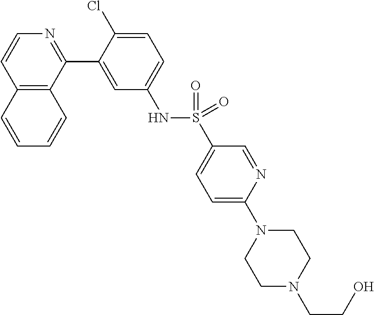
C12=C(C(C3=CC(NS(C4=CC=C(N5CCN(CCO)CC5)N=C4)(=O)=O)=CC=C3Cl)=NC=C1)C=CC=C2
